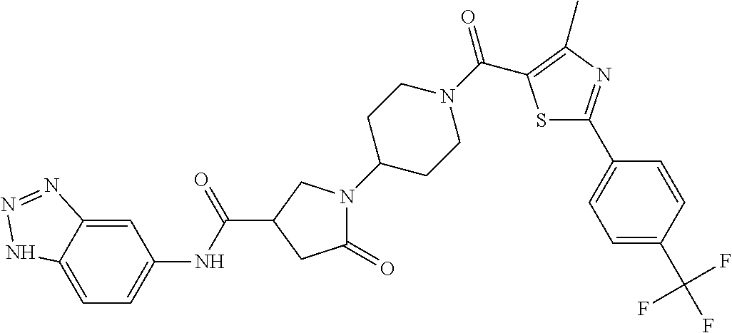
C1=C2C(=CC(NC(=O)C3CN(C4CCN(C(=O)C5=C(C)N=C(C6=CC=C(C(F)(F)F)C=C6)S5)CC4)C(=O)C3)=C1)N=NN2
